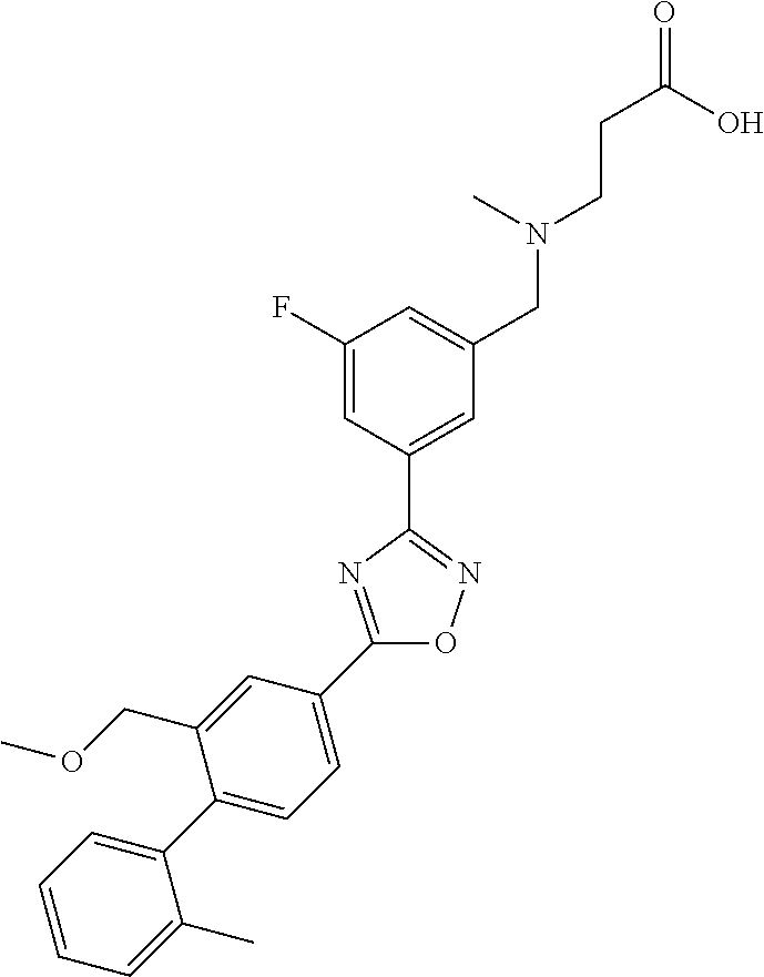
C1(C2=CC=C(C3=CC=CC=C3C)C(COC)=C2)=NC(C2=CC(CN(CCC(=O)O)C)=CC(F)=C2)=NO1
